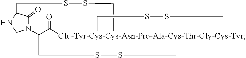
S1SCC2C(=O)[Glu-Tyr-Cys-Cys-Asn-Pro-Ala-Cys-Thr-Gly-Cys-Tyr]3(C1)(CSSCC1C(=O)N2CN1)CSSC3
